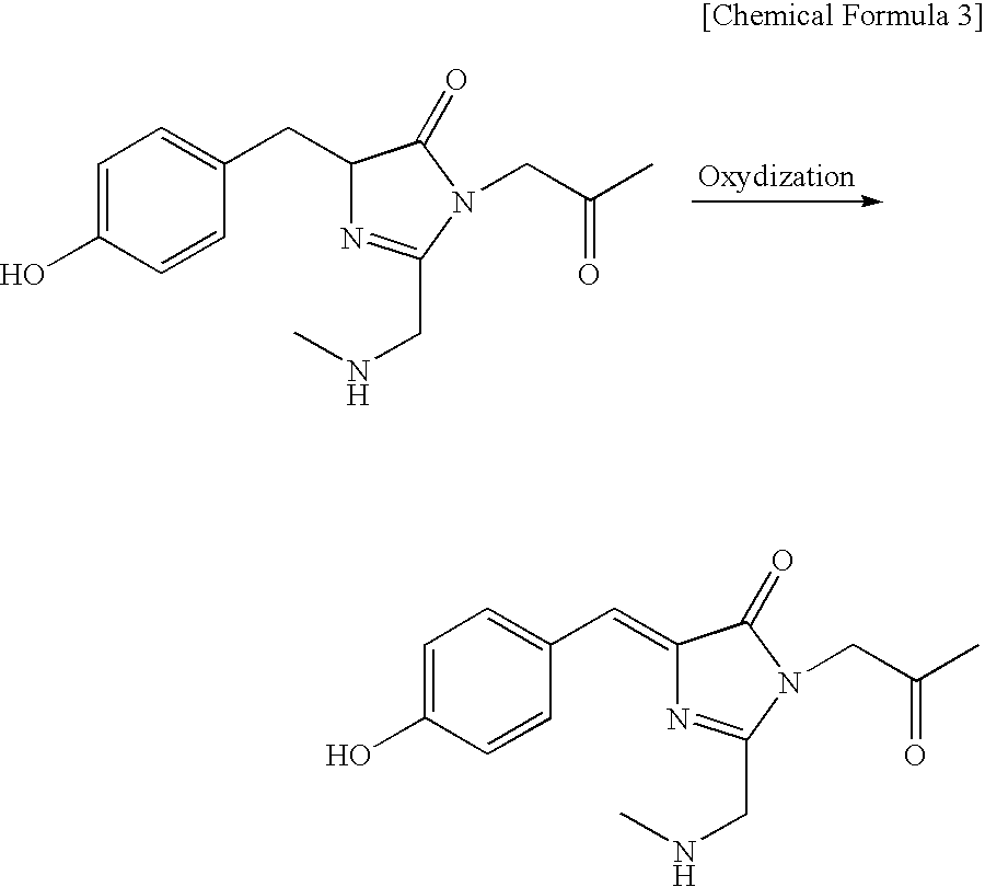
C1=C(O)C=CC(CC2N=C(CNC)N(CC(C)=O)C2=O)=C1.C1=C(O)C=CC(C=C2N=C(CNC)N(CC(C)=O)C2=O)=C1
